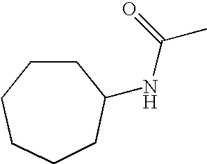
C1CCCC(NC(C)=O)CC1
